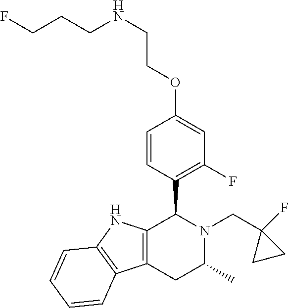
C12=C(NC3=C1C=CC=C3)C(C1=C(F)C=C(OCCNCCCF)C=C1)N(CC1(F)CC1)C(C)C2
